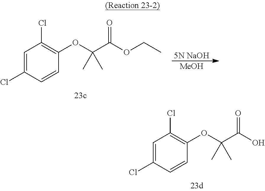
C1=C(Cl)C=CC(OC(C(O)=O)(C)C)=C1Cl.C1=C(Cl)C=CC(OC(C(OCC)=O)(C)C)=C1Cl.[5N NaOH].[MeOH]
